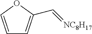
C1=COC(C=[NC8H17])=C1
